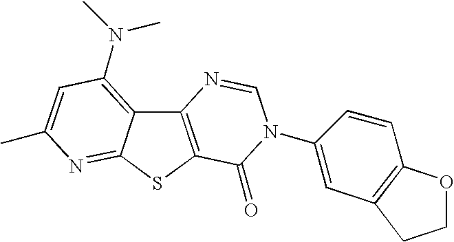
C12=C(SC3=NC(C)=CC(N(C)C)=C13)C(=O)N(C1=CC3=C(C=C1)OCC3)C=N2
